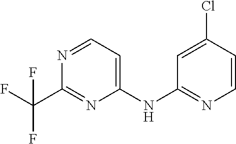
C1(NC2=NC=CC(Cl)=C2)=CC=NC(C(F)(F)F)=N1
